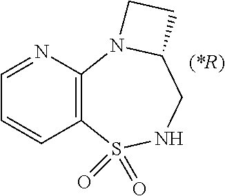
C1=NC2=C(C=C1)S(=O)(=O)NCC1N2CC1
